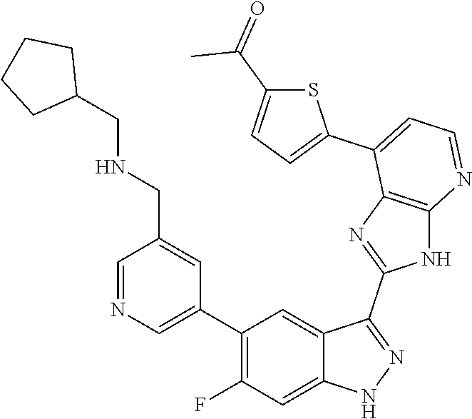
C1=NC=C(C2=C(F)C=C3C(=C2)C(C2=NC4=C(N2)N=CC=C4C2=CC=C(C(=O)C)S2)=NN3)C=C1CNCC1CCCC1
